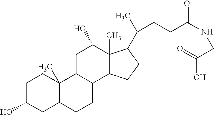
C1C(O)CC2C(C)(C1)C1C(CC2)C2C(C)(C(O)C1)C(C(C)CCC(NCC(O)=O)=O)CC2
